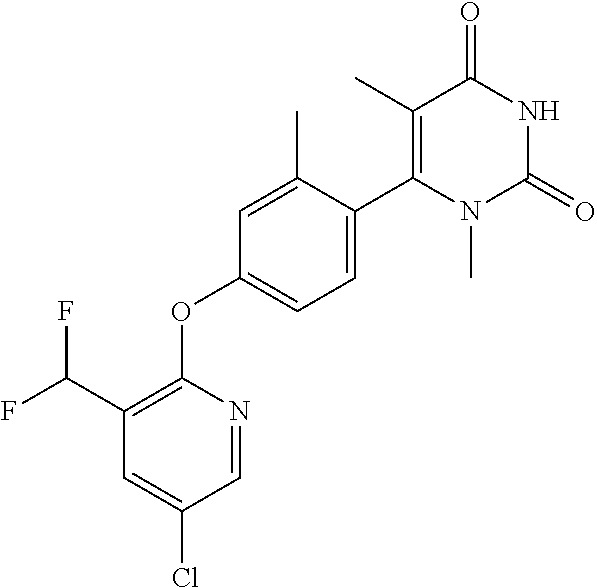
C1=C(C)C(C2=C(C)C(=O)NC(=O)N2C)=CC=C1OC1=C(C(F)F)C=C(Cl)C=N1
